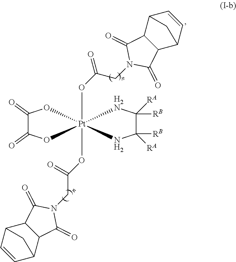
C1(=O)C(=O)O[Pt]2(OC(CN3C(=O)C4C(C3=O)C3C=CC4C3)=O)(OC(CN3C(=O)C4C(C3=O)C3C=CC4C3)=O)(O1)NC([RB])([RA])C([RB])([RA])[H2N]2
